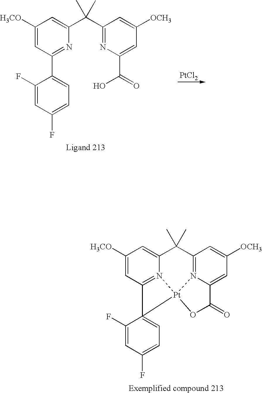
C1([H3CO])=CC2=N3C(=C1)C(C)(C)C1=N4C(=CC([OCH3])=C1)C(=O)O[Pt]34C21=CC=C(F)C=C1F.[PtCl2].C1([H3CO])=CC(C2=CC=C(F)C=C2F)=NC(C(C2=NC(C(O)=O)=CC([OCH3])=C2)(C)C)=C1
